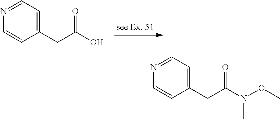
C1(CC(O)=O)=CC=NC=C1.C1(CC(N(OC)C)=O)=CC=NC=C1
